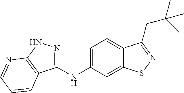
C1(NC2=CC=C3C(=C2)SN=C3CC(C)(C)C)=NNC2=C1C=CC=N2
